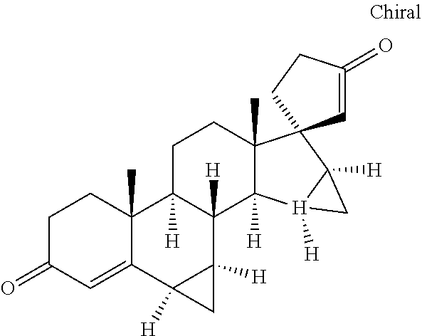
C1C(=O)C=C2C(C)(C1)C1([H])C([H])(C3([H])C2([H])C3)C2([H])C(C)(CC1)C1(C3([H])[H]2([H])C3)C=C(=O)CC1
